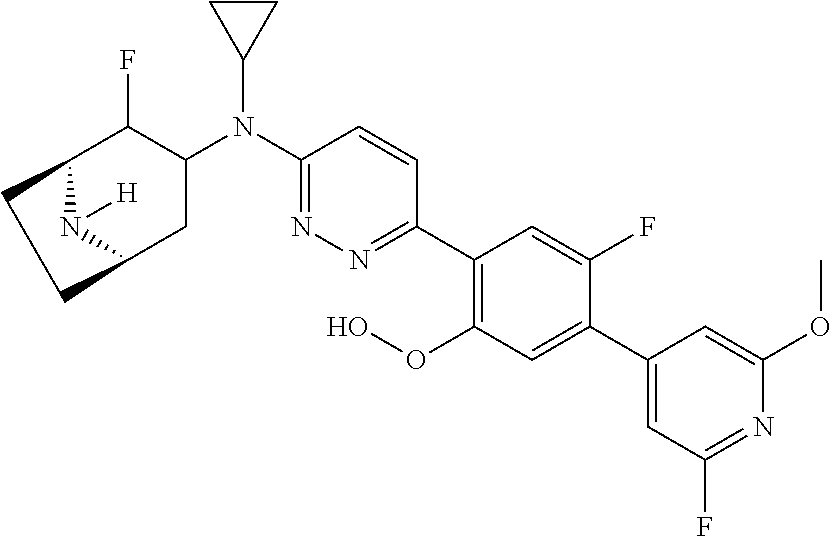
C1(C2=C(OO)C=C(C3=CC(F)=NC(OC)=C3)C(F)=C2)=NN=C(N(C2C(F)C3N([H])C(C2)CC3)C2CC2)C=C1
